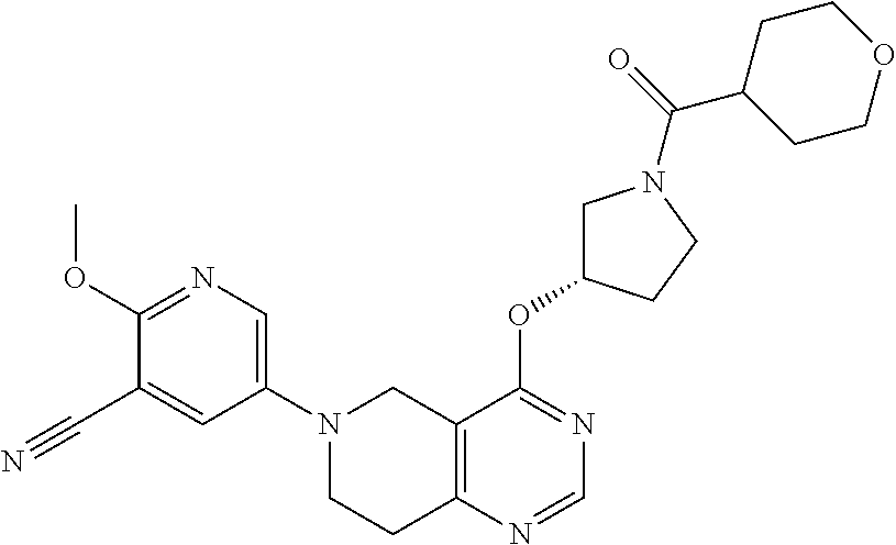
C1(N2CCC3=C(C2)C(OC2CN(C(C4CCOCC4)=O)CC2)=NC=N3)=CN=C(OC)C(C#N)=C1
